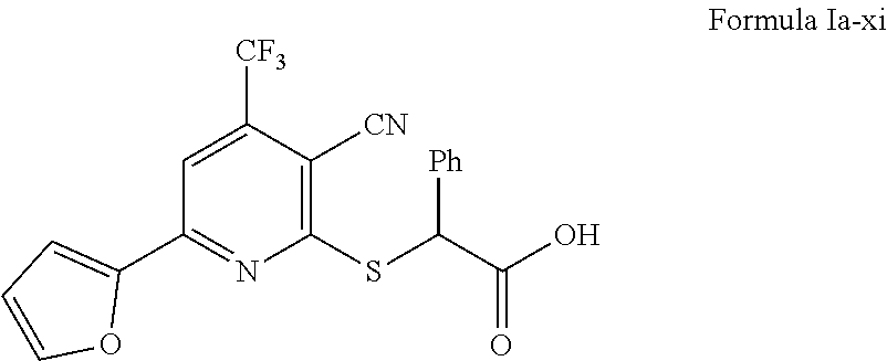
C1(SC(C(O)=O)[Ph])=C([CN])C([CF3])=CC(C2=CC=CO2)=N1
